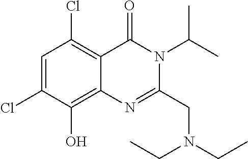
C1=C(Cl)C(O)=C2C(=C1Cl)C(=O)N(C(C)C)C(CN(CC)CC)=N2
